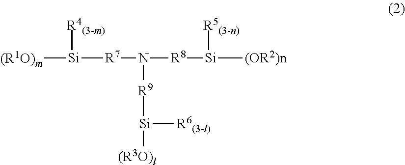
[(R1O)m][Si]([R4(3-m)])[R7]N([R8][Si]([R5(3-n)])[(OR2)n])[R9][Si]([(R3O)l])[R6(3-l)]
